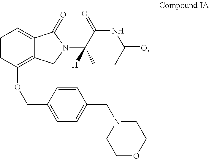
O(C1=C2C(=CC=C1)C(=O)N(C1([H])CCC(=O)NC1=O)C2)CC1=CC=C(CN2CCOCC2)C=C1
